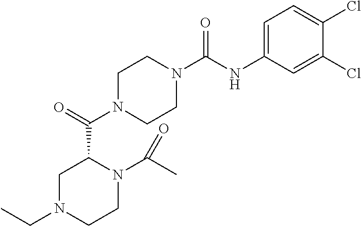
C1N(CC)CCN(C(C)=O)C1C(=O)N1CCN(C(NC2=CC=C(Cl)C(Cl)=C2)=O)CC1
